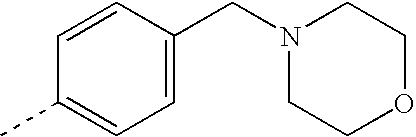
C1=C(CN2CCOCC2)C=CC(C)=C1
